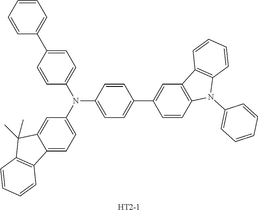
C1(N(C2=CC=C3C(=C2)C(C)(C)C2=C3C=CC=C2)C2=CC=C(C3=CC=CC=C3)C=C2)=CC=C(C2=CC3=C(C=C2)N(C2=CC=CC=C2)C2=C3C=CC=C2)C=C1.[HT2-1]
